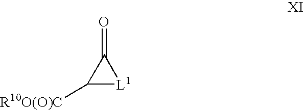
C1([R10O(O)C])[L1]C1=O
